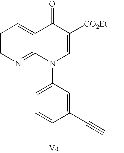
C1=CN=C2C(=C1)C(=O)C([CO2Et])=CN2C1=CC=CC(C#C)=C1
